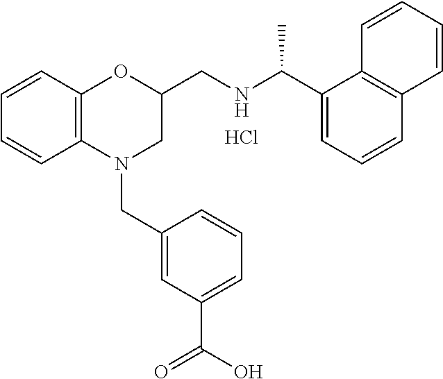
C1=CC2=C(C=C1)OC(CNC(C1=CC=CC3=C1C=CC=C3)C)CN2CC1=CC(C(=O)O)=CC=C1.Cl
